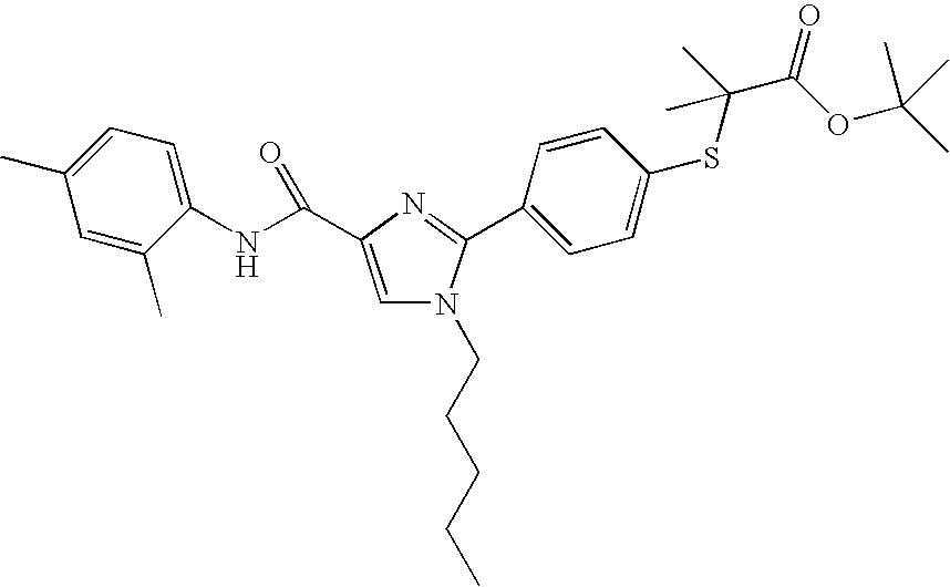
C1(NC(=O)C2=CN(CCCCC)C(C3=CC=C(SC(C(OC(C)(C)C)=O)(C)C)C=C3)=N2)=CC=C(C)C=C1C
